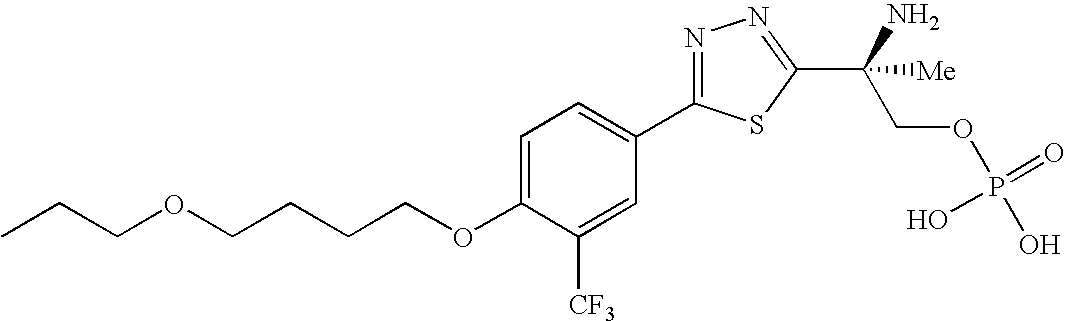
C(OC1=CC=C(C2=NN=C(C(COP(O)(=O)O)(N)[Me])S2)C=C1[CF3])CCCOCCC
